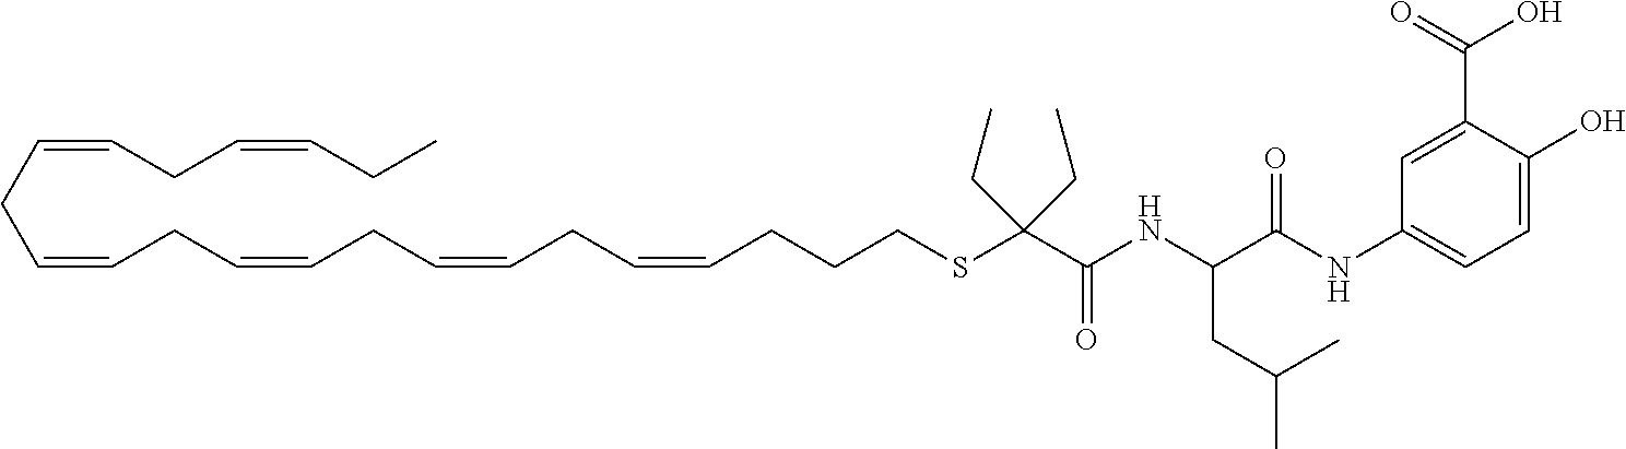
C(SC(C(NC(CC(C)C)C(NC1=CC=C(O)C(C(=O)O)=C1)=O)=O)(CC)CC)CCC=CCC=CCC=CCC=CCC=CCC=CCC
